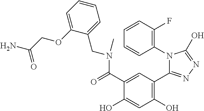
C1=CC=C(OCC(N)=O)C(CN(C)C(C2=CC(C3=NN=C(O)N3C3=C(F)C=CC=C3)=C(O)C=C2O)=O)=C1
